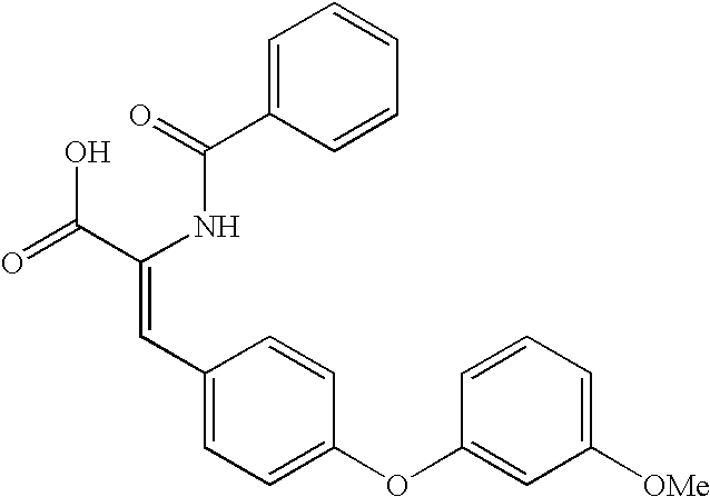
C1=C(C(=O)NC(C(=O)O)=CC2=CC=C(OC3=CC([OMe])=CC=C3)C=C2)C=CC=C1
